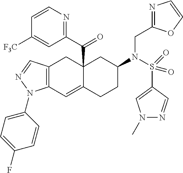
C12(C(C3=NC=CC([F3C])=C3)=O)C(=CC3=C(C1)C=NN3C1=CC=C(F)C=C1)CCC(N(S(C1=CN(C)N=C1)(=O)=O)CC1=NC=CO1)C2
